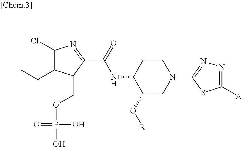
C1(Cl)=C(CC)C(COP(=O)(O)O)C(C(=O)NC2C(O[R])CN(C3=NN=C([A])S3)CC2)=N1
